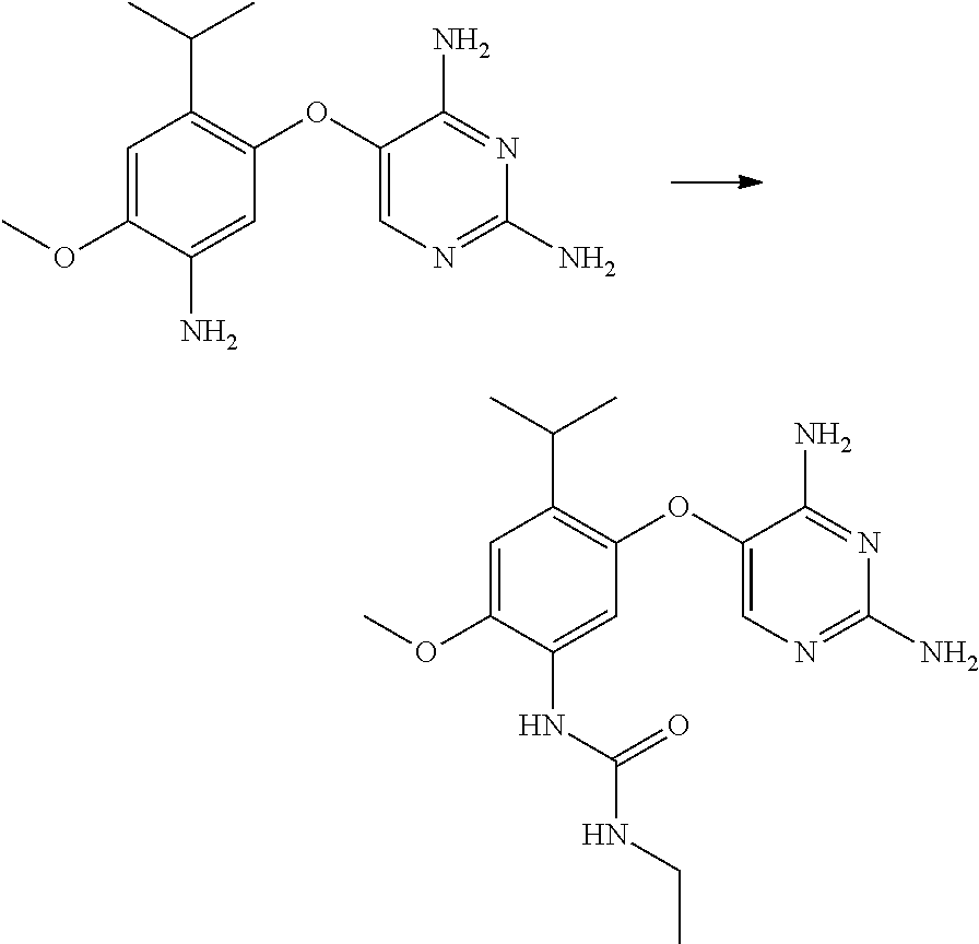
C1(OC)=CC(C(C)C)=C(OC2=CN=C(N)N=C2N)C=C1N.C1(OC)=CC(C(C)C)=C(OC2=CN=C(N)N=C2N)C=C1NC(NCC)=O
